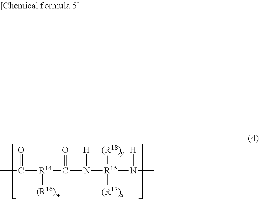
CC([R14](C(N([R15](N(C)[H])([(R18)y])[(R17)x])[H])=O)[(R16)w])=O
